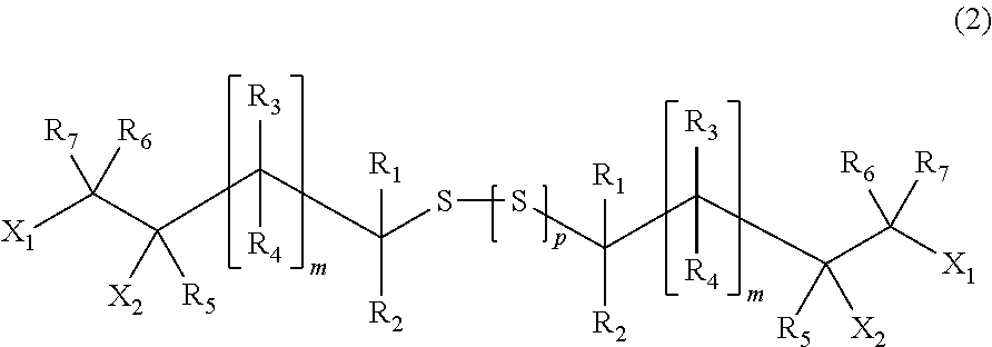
[X1]C(C(C(C(SSC(C(C(C([X1])([R7])[R6])([R5])[X2])([R3])[R4])([R2])[R1])([R1])[R2])([R3])[R4])([X2])[R5])([R6])[R7]
